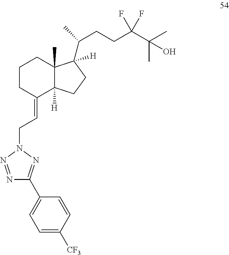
C1CC(=CCN2N=C(C3=CC=C([CF3])C=C3)N=N2)C2([H])C(C)(C1)C(C(C)CCC(C(C)(C)O)(F)F)([H])CC2
